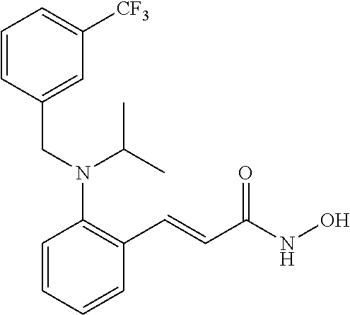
C1=CC=CC(C=CC(NO)=O)=C1N(CC1=CC([CF3])=CC=C1)C(C)C
